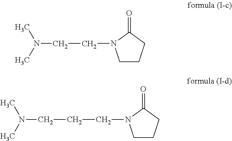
C1CCC(=O)N1CCN(C)C.C1CCC(=O)N1CCCN(C)C
